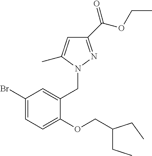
C1(C(OCC)=O)=NN(CC2=CC(Br)=CC=C2OCC(CC)CC)C(C)=C1
